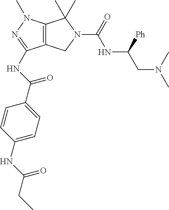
C12=C(N(C)N=C1NC(C1=CC=C(NC(CC)=O)C=C1)=O)C(C)(C)N(C(=O)NC(CN(C)C)[Ph])C2
